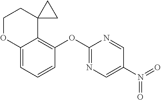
C12=CC=CC(OC3=NC=C(N(=O)=O)C=N3)=C1C1(CCO2)CC1
